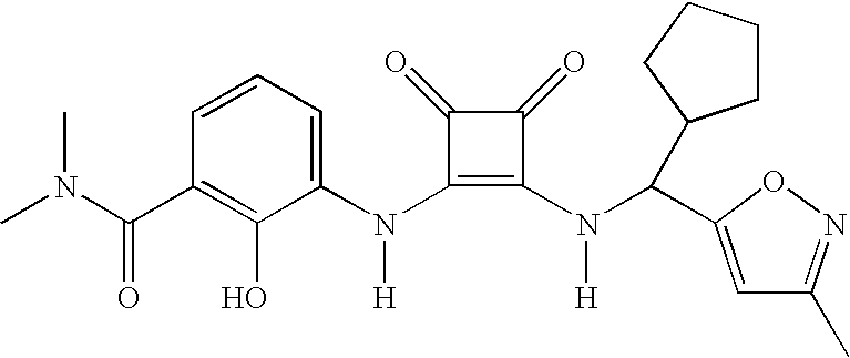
C(C1=C(O)C(N(C2=C(N(C(C3=CC(C)=NO3)C3CCCC3)[H])C(=O)C2=O)[H])=CC=C1)(=O)N(C)C
